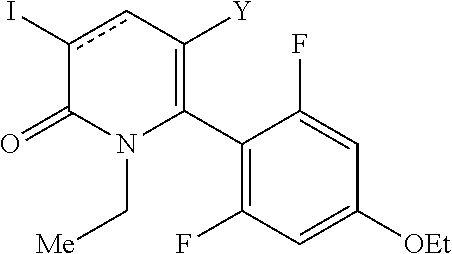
C1(C2=C([Y])cc(I)C(=O)N2C[Me])=C(F)C=C([OEt])C=C1F
